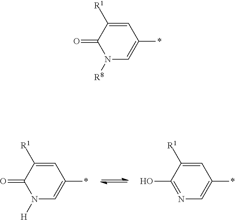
N1([H])C=C(*)C=C([R1])C1=O.N1=C(O)C([R1])=CC(*)=C1.N1([R8])C=C(*)C=C([R1])C1=O
